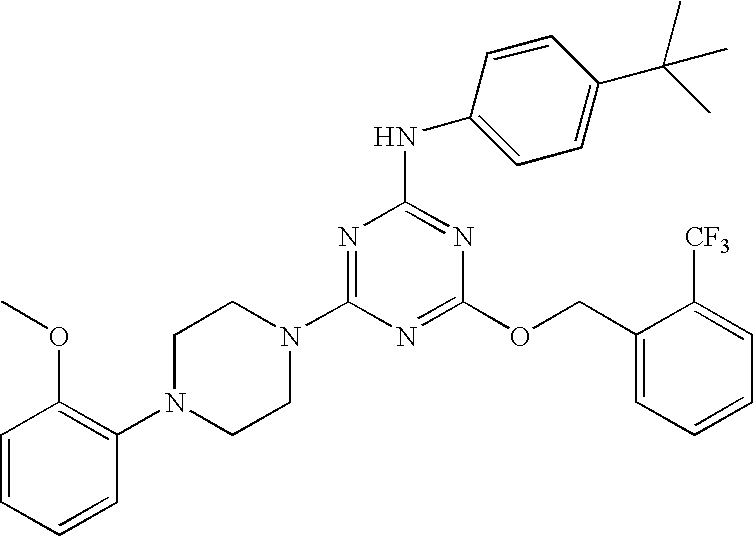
C1=CC=CC(N2CCN(C3=NC(NC4=CC=C(C(C)(C)C)C=C4)=NC(OCC4=CC=CC=C4[CF3])=N3)CC2)=C1OC
